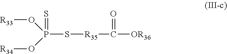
P(S[R35]C(=O)[OR36])(=S)(O[R33])O[R34]
